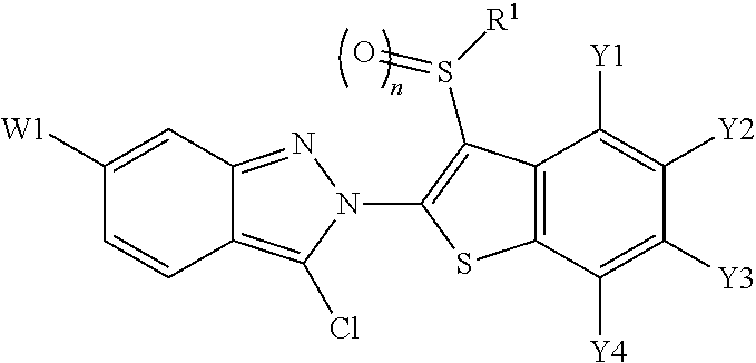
C12=NN(C3=C(S([R1])=O)C4=C(C([Y4])=C([Y3])C([Y2])=C4[Y1])S3)C(Cl)=C1C=CC([W1])=C2
